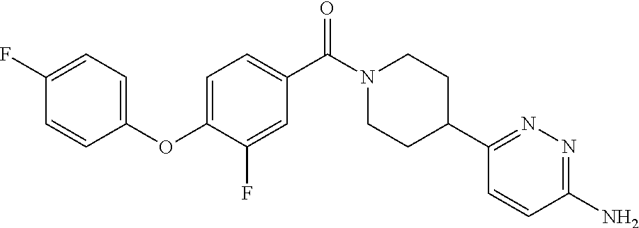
C1=C(OC2=CC=C(F)C=C2)C(F)=CC(C(N2CCC(C3=NN=C(N)C=C3)CC2)=O)=C1
